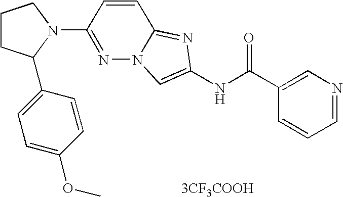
[3CF3COOH].C1=CC=NC=C1C(NC1=CN2N=C(N3CCCC3C3=CC=C(OC)C=C3)C=CC2=N1)=O
